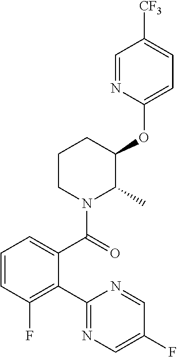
C1=CC(F)=C(C2=NC=C(F)C=N2)C(C(=O)N2C(C)C(OC3=CC=C([CF3])C=N3)CCC2)=C1
